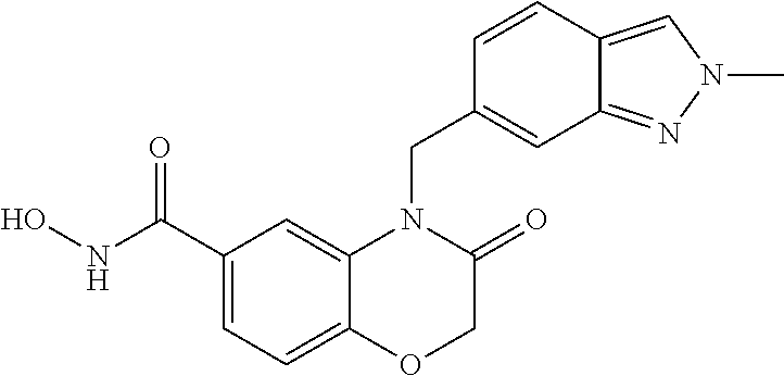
C1(C(NO)=O)=CC=C2C(=C1)N(CC1=CC3=NN(C)C=C3C=C1)C(=O)CO2
